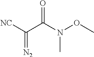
[NC]C(C(N(OC)C)=O)=[N2]
